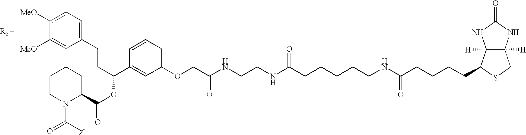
C1([MeO])=CC=C(CCC(OC(=O)C2CCCCN2C(C)=O)C2=CC(OCC(NCCNC(CCCCCNC(CCCCC3C4([H])C([H])(CS3)NC(=O)N4)=O)=O)=O)=CC=C2)C=C1[MeO]
